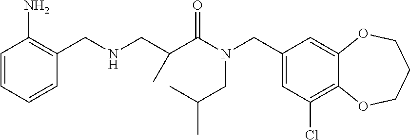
C1(CN(C(=O)C(CNCC2=C(N)C=CC=C2)C)CC(C)C)=CC(Cl)=C2C(=C1)OCCCO2
